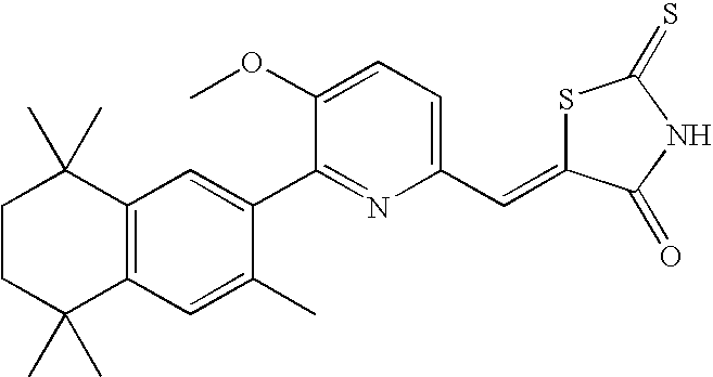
C1CC(C)(C)C2=C(C1(C)C)C=C(C1=NC(C=C3SC(=S)NC3=O)=CC=C1OC)C(C)=C2
